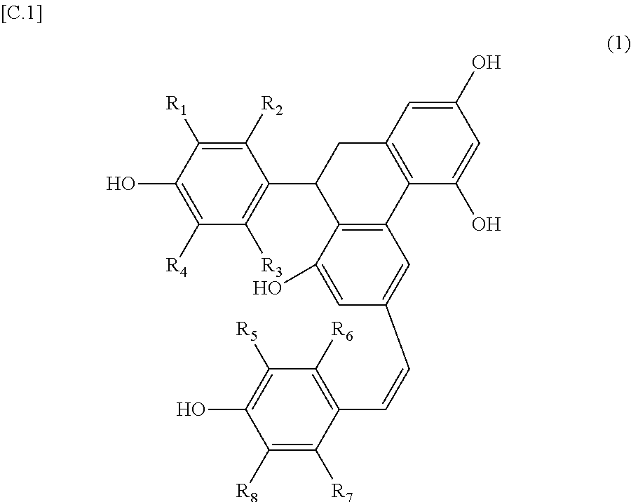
C1([R2])=C([R1])C(O)=C([R4])C([R3])=C1C1C2=C(C3=C(C1)C=C(O)C=C3O)C=C(C=CC1=C([R6])C([R5])=C(O)C([R8])=C1[R7])C=C2O
